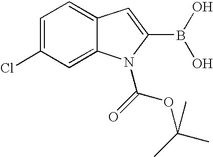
C1=C(Cl)C=C2C(=C1)C=C(B(O)O)N2C(=O)OC(C)(C)C
